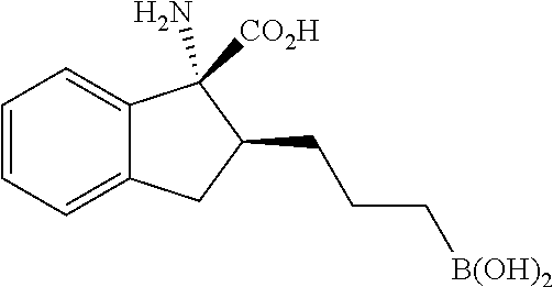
C1=CC=C2C(=C1)C(N)([CO2H])C(CCC[B(OH)2])C2
